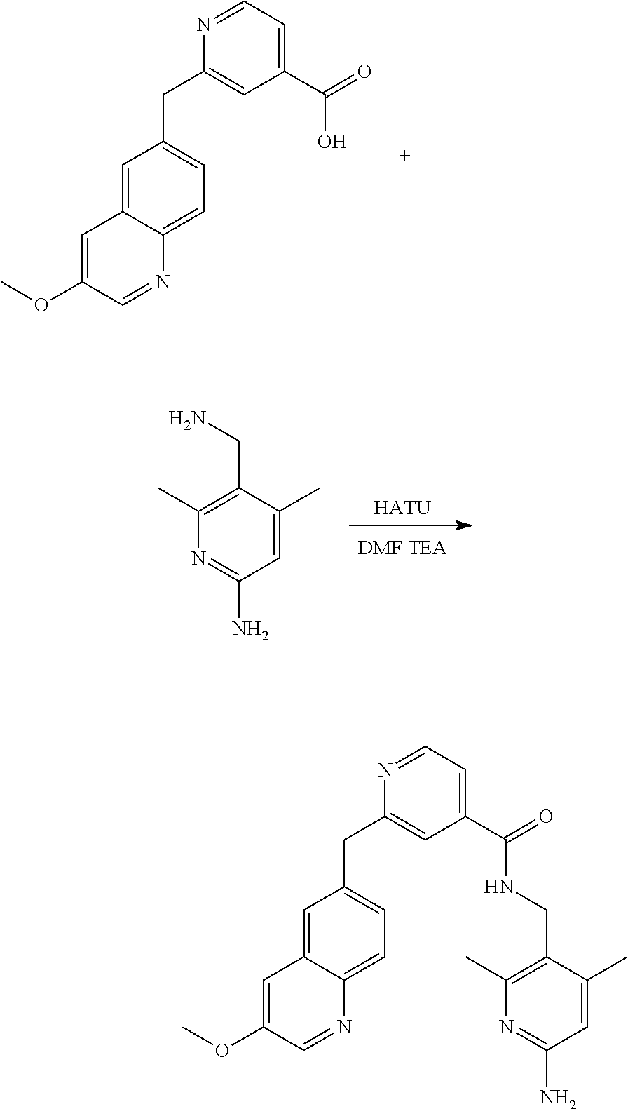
C1=C2C(=CC=C1CC1=CC(C(=O)O)=CC=N1)N=CC(OC)=C2.[HATU].N1=C(N)C=C(C)C(CN)=C1C.C1=C2C(=CC=C1CC1=CC(C(=O)NCC3=C(C)N=C(N)C=C3C)=CC=N1)N=CC(OC)=C2
